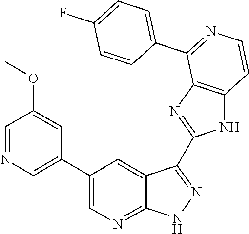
C1=NC=C(C2=CN=C3C(=C2)C(C2=NC4=C(N2)C=CN=C4C2=CC=C(F)C=C2)=N[N H]3)C=C1OC
